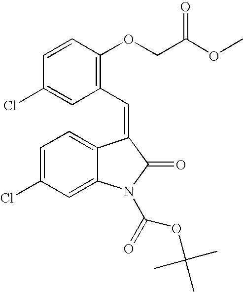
C1=C(Cl)C=C2C(=C1)C(=CC1=C(OCC(OC)=O)C=CC(Cl)=C1)C(=O)N2C(=O)OC(C)(C)C
